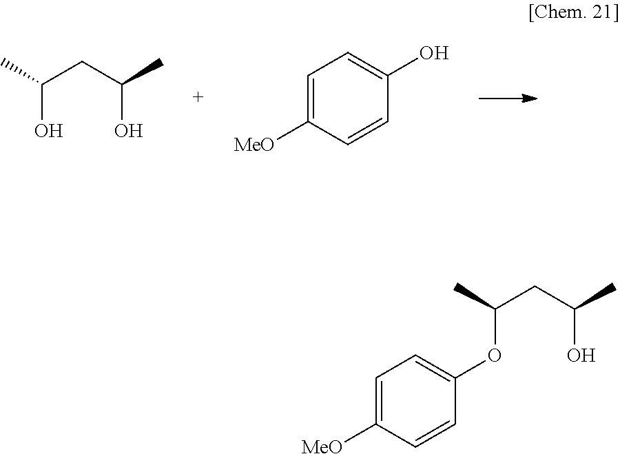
CC(CC(C)O)O.C1=C([MeO])C=CC(O)=C1.CC(CC(C)O)OC1=CC=C([MeO])C=C1
